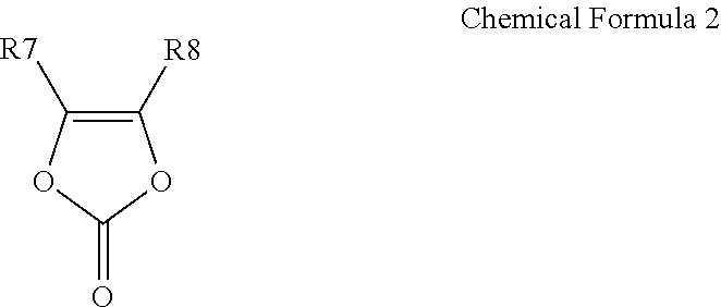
C1([R8])=C([R7])OC(=O)O1
